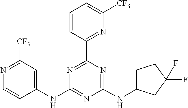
N1=C(C2=NC([CF3])=CC=C2)N=C(NC2CCC(F)(F)C2)N=C1NC1=CC([CF3])=NC=C1
